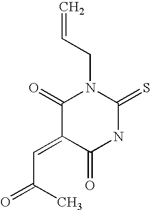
C=CCN1C(=O)C(=CC(=O)C)C(=O)NC1=S
